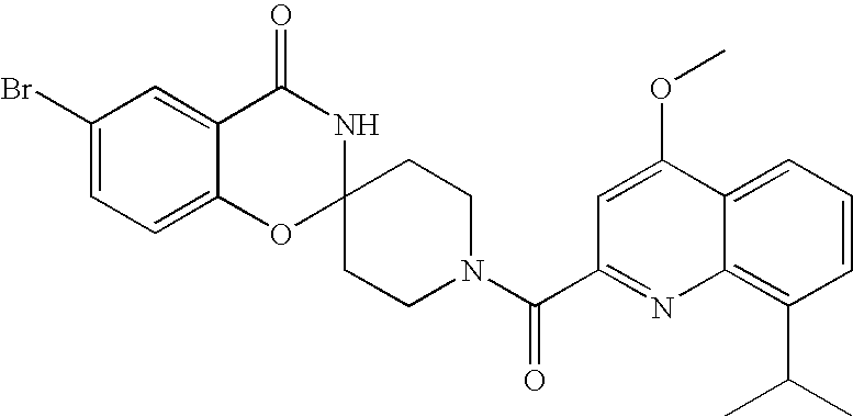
C1(Br)=CC=C2C(=C1)C(=O)NC1(O2)CCN(C(C2=NC3=C(C(C)C)C=CC=C3C(OC)=C2)=O)CC1
